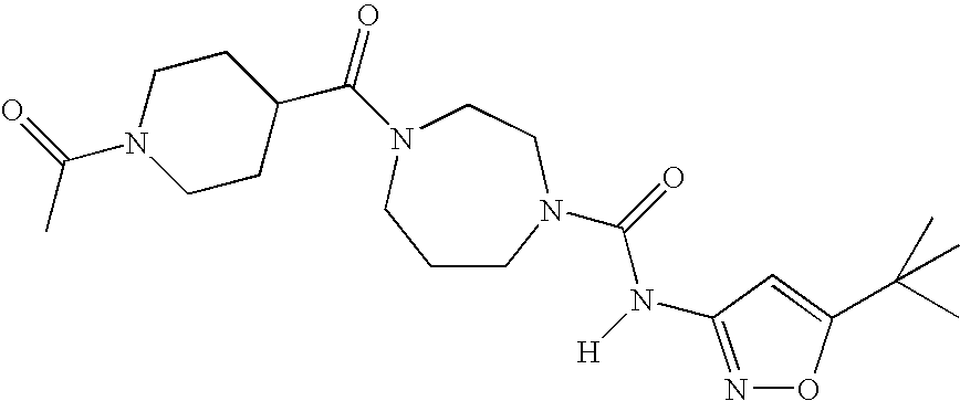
C1CN(C(=O)N([H])C2=NOC(C(C)(C)C)=C2)CCN(C(=O)C2CCN(C(=O)C)CC2)C1
